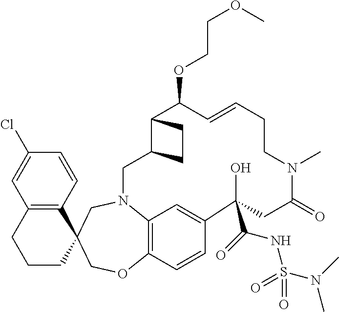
C12=C(C=CC(Cl)=C1)C1(CCC2)CN2C3=C(OC1)C=CC(=C3)C(O)(C(NS(N(C)C)(=O)=O)=O)CC(=O)N(C)CCC=CC(OCCOC)C1C(C2)CC1
